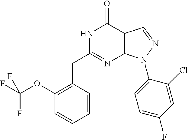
N1C(CC2=C(OC(F)(F)F)C=CC=C2)=NC2=C(C1=O)C=NN2C1=CC=C(F)C=C1Cl
